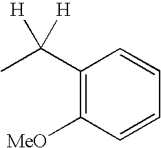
C1(C(C)([H])[H])=C([MeO])C=CC=C1
